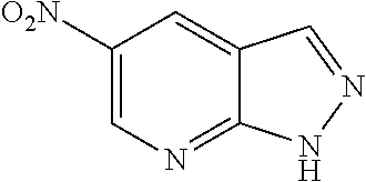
C1([O2N])=CN=C2C(=C1)C=NN2
